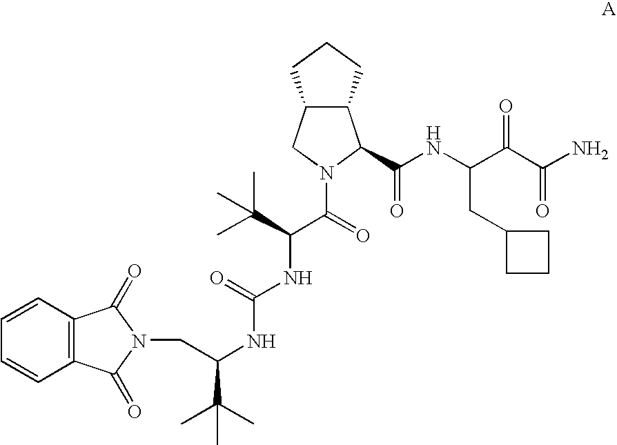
C12C(CN(C(C(NC(=O)NC(C(C)(C)C)CN3C(=O)C4=C(C3=O)C=CC=C4)C(C)(C)C)=O)C1C(NC(C(C(=O)N)=O)CC1CCC1)=O)CCC2
